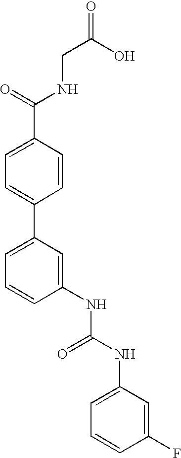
C1=C(C(=O)NCC(=O)O)C=CC(C2=CC=CC(NC(=O)NC3=CC=CC(F)=C3)=C2)=C1
